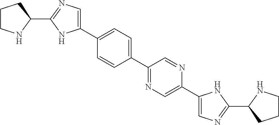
C1(C2=CC=C(C3=CN=C(C4CCCN4)N3)C=C2)=NC=C(C2=CN=C(C3CCCN3)N2)N=C1
